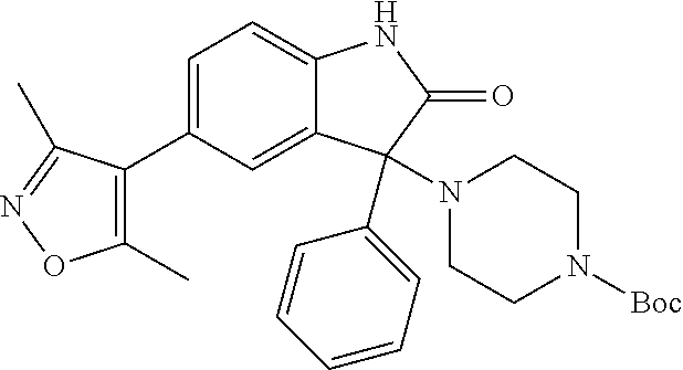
C1(C)=C(C2=CC=C3C(=C2)C(N2CCN([Boc])CC2)(C2=CC=CC=C2)C(=O)N3)C(C)=NO1
